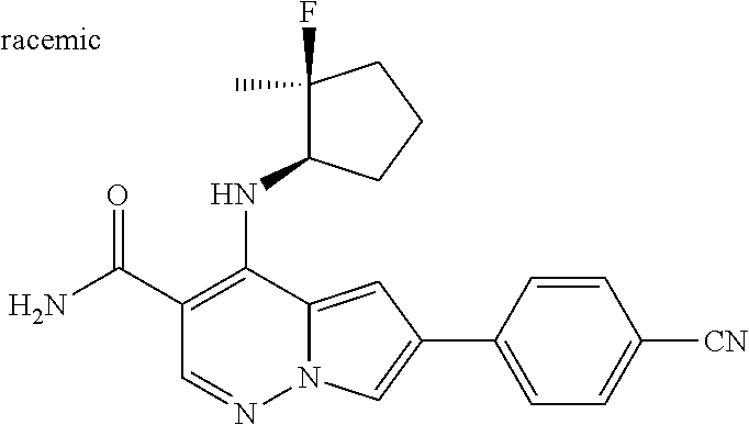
O=C(C1=C(NC2C(F)(C)CCC2)C2=CC(C3=CC=C([CN])C=C3)=CN2N=C1)N
